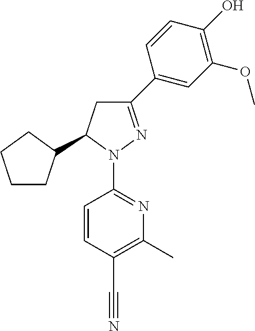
C1CC(C2CC(C3=CC(OC)=C(O)C=C3)=NN2C2=NC(C)=C(C#N)C=C2)CC1
